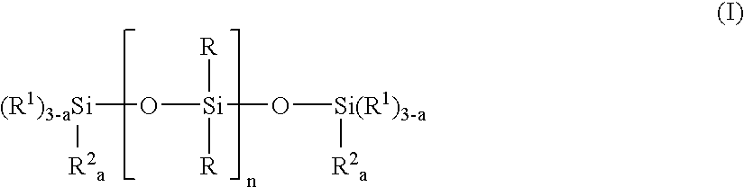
[(R1)3-aSi](O[Si](O[Si(R1)3-a][R2a])([R])[R])[R2a]
